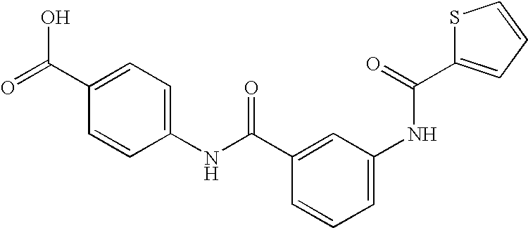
O=C(C1=CC=C(NC(C2=CC(NC(=O)C3=CC=CS3)=CC=C2)=O)C=C1)O
